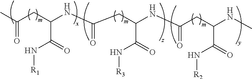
CC(CC(NC(CC(NC(CC(NC)C(=O)N[R2])=O)C(=O)N[R3])=O)C(N[R1])=O)=O
